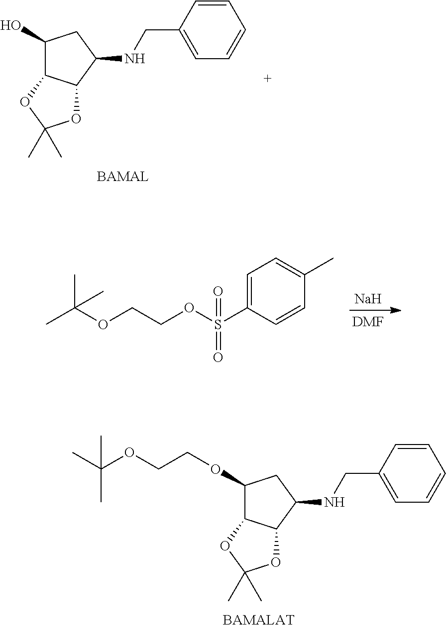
C1(O)C2C(C(NCC3=CC=CC=C3)C1)OC(C)(C)O2.[Na].[DMF].CC(OCCOS(C1=CC=C(C)C=C1)(=O)=O)(C)C.C1(OCCOC(C)(C)C)C2C(C(NCC3=CC=CC=C3)C1)OC(C)(C)O2
